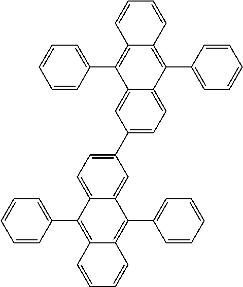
C12=C(C3=CC=CC=C3)C3=CC(C4=CC=C5C(=C4)C(C4=CC=CC=C4)=C4C(=C5C5=CC=CC=C5)C=CC=C4)=CC=C3C(C3=CC=CC=C3)=C1C=CC=C2
